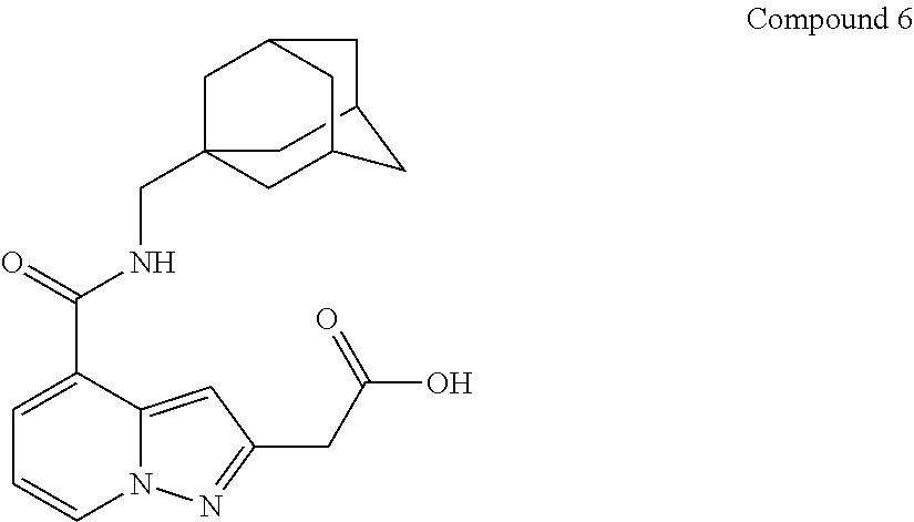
C1C2CC3CC1(CNC(C1=CC=CN4C1=CC(CC(O)=O)=N4)=O)CC(C3)C2
